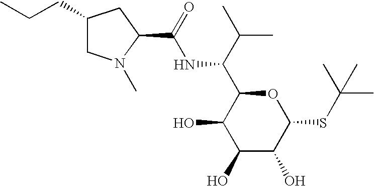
C(NC(C1C(O)C(O)C(O)C(SC(C)(C)C)O1)C(C)C)(=O)C1N(C)CC(CCC)C1
